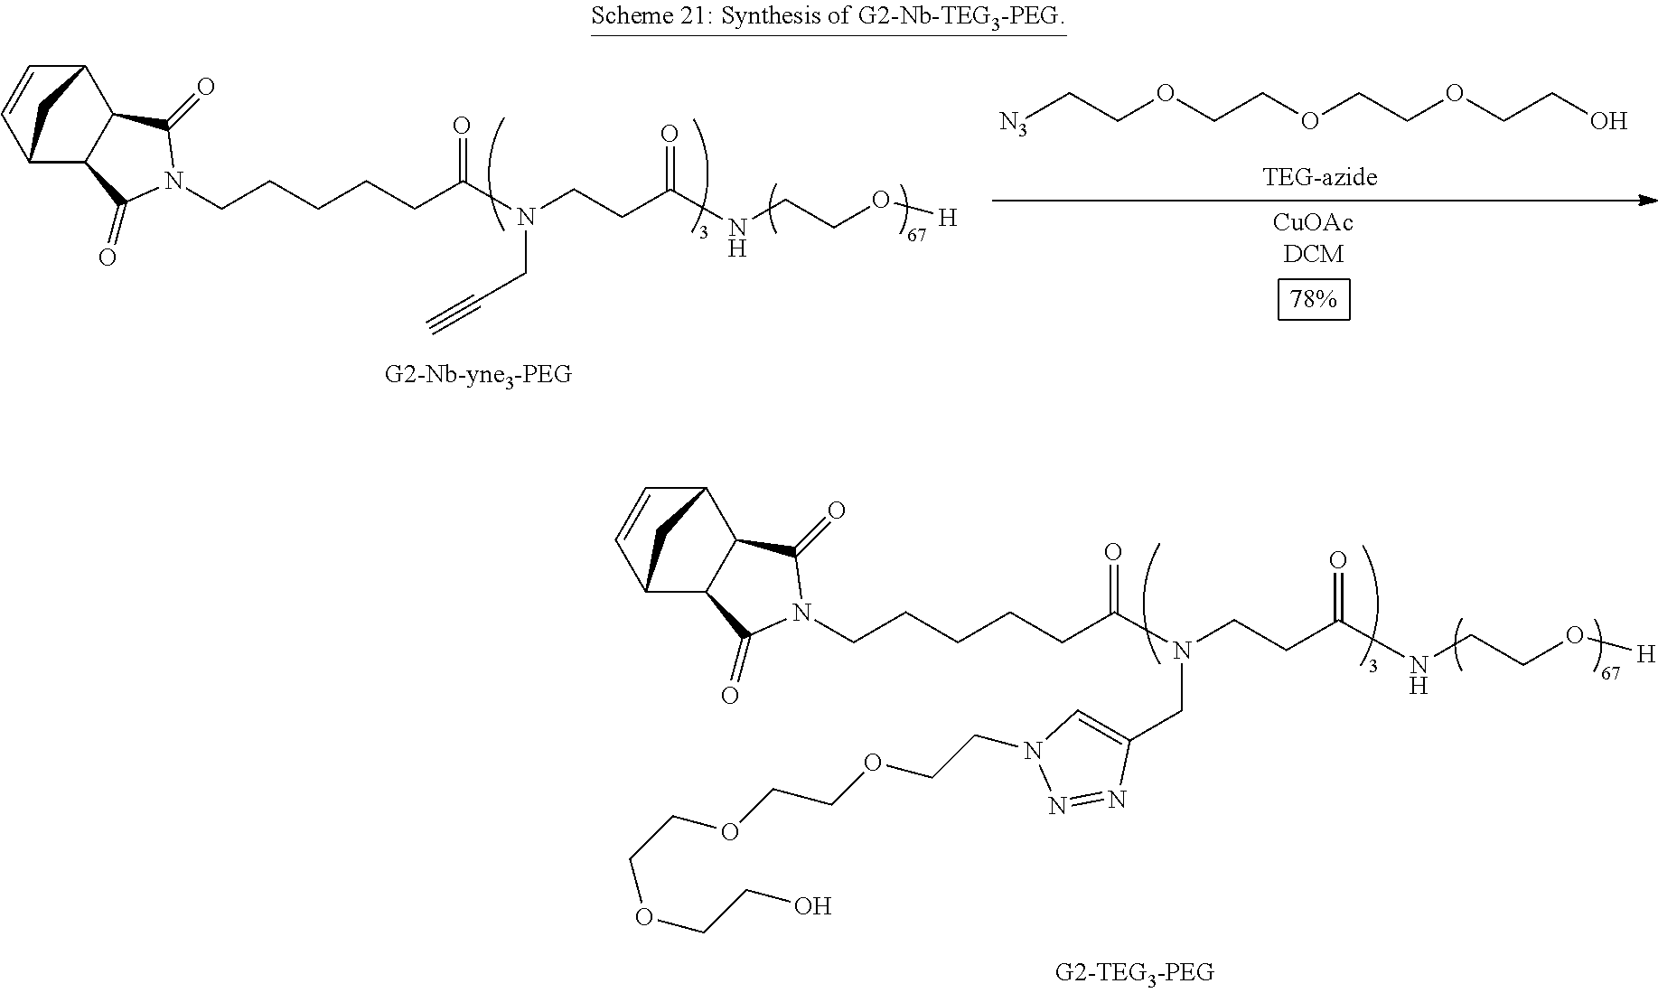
C(OCCO)COCCOCC[N3].[CuOAcDCM].C(CCCCC(N(CCC(NCCO[H])=O)CC#C)=O)N1C(=O)C2C(C3C=CC2C3)C1=O.C(CCCCC(N(CCC(NCCO[H])=O)CC1=CN(CCOCCOCCOCCO)N=N1)=O)N1C(=O)C2C(C3C=CC2C3)C1=O
